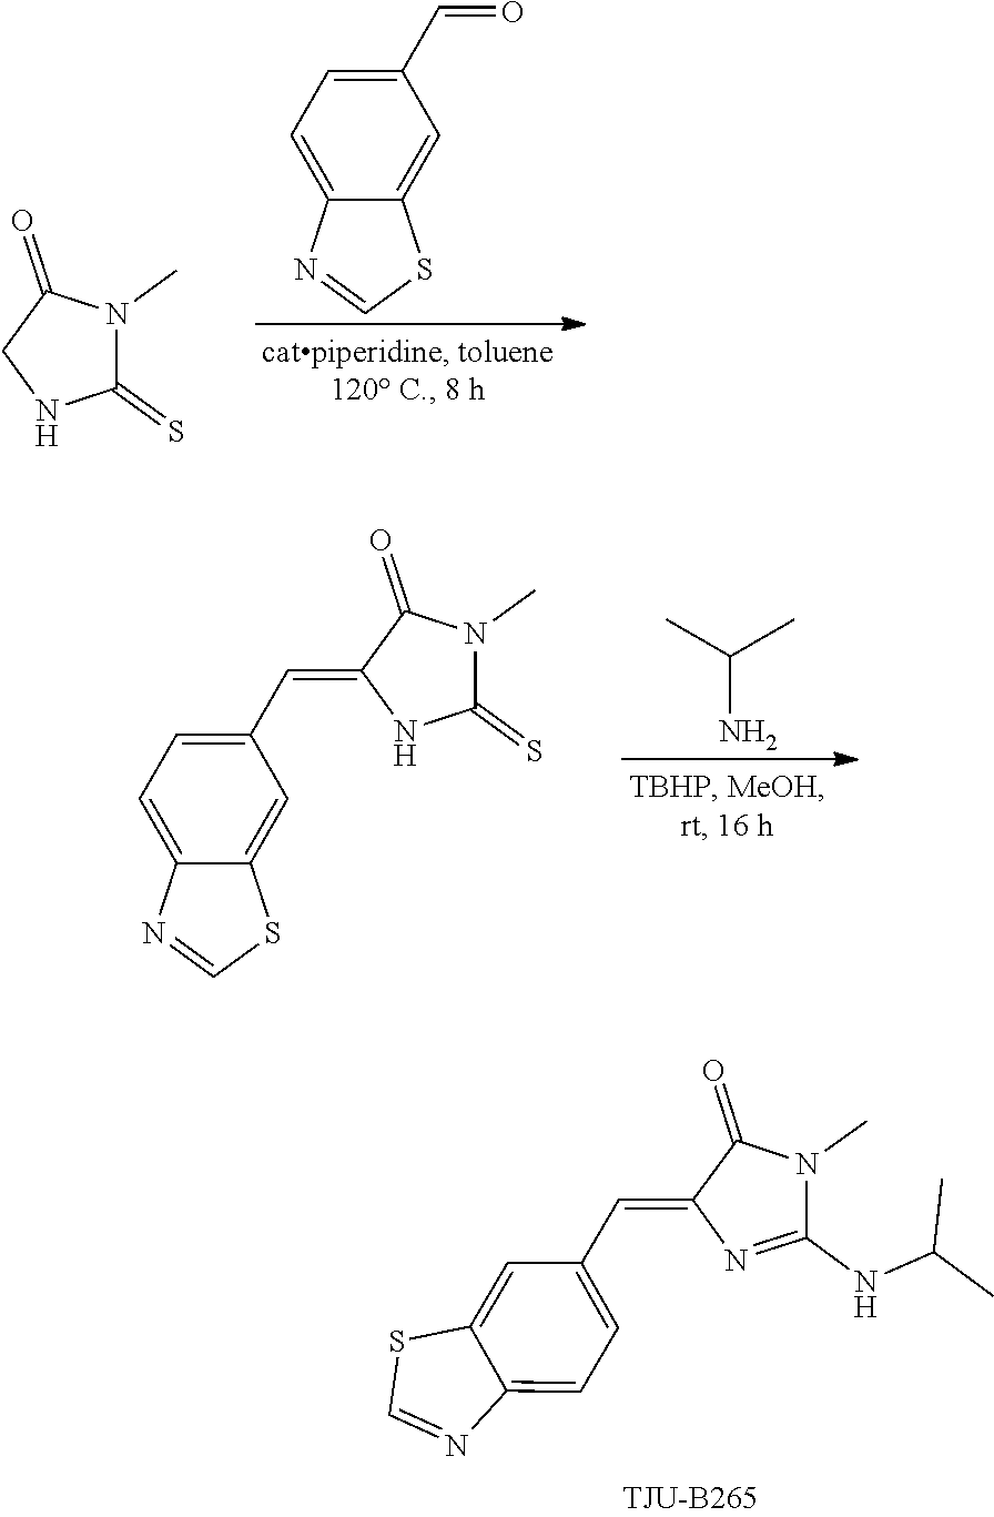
C1NC(=S)N(C)C1=O.C1=C2C(=CC(C=O)=C1)SC=N2.C1=C2C(=CC(C=C3NC(=S)N(C)C3=O)=C1)SC=N2.NC(C)C.C1=C2C(=CC(C=C3N=C(NC(C)C)N(C)C3=O)=C1)SC=N2
